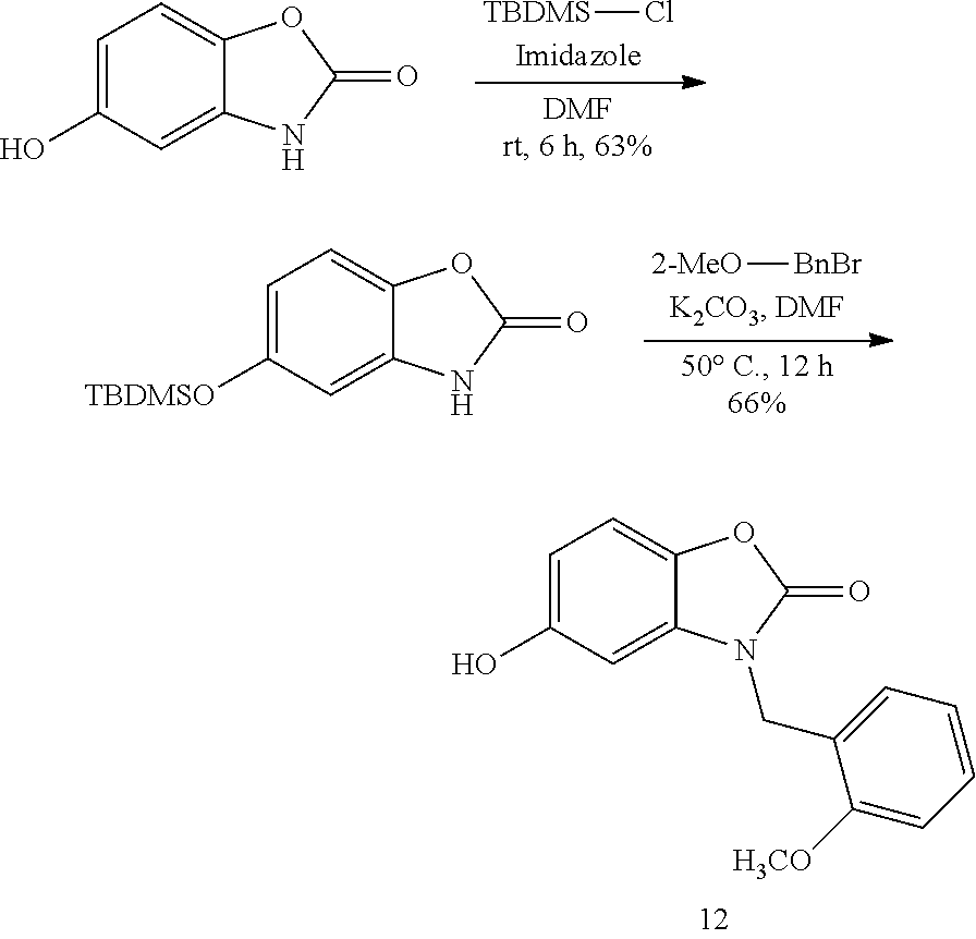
[TBDMS]Cl.C1=C(O)C=C2C(=C1)OC(=O)N2.[2-MeO][BnBr].C1=C([TBDMSO])C=C2C(=C1)OC(=O)N2.C1=C(O)C=C2C(=C1)OC(=O)N2CC1=CC=CC=C1[H3CO]
